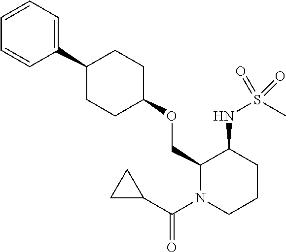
C1(C2CCC(OCC3N(C(C4CC4)=O)CCCC3NS(C)(=O)=O)CC2)=CC=CC=C1
